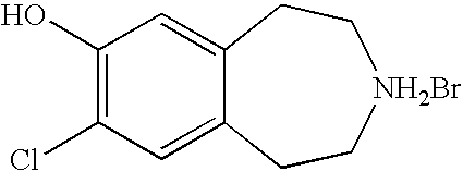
C1(O)=C(Cl)C=C2C(=C1)CC[NH2Br]CC2
